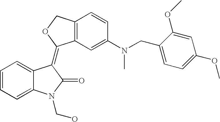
C1=CC=C2C(=C1)C(=C1C3=C(CO1)C=CC(N(CC1=CC=C(OC)C=C1OC)C)=C3)C(=O)N2CO
